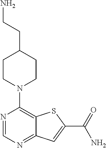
N1=CN=C2C(=C1N1CCC(CCN)CC1)SC(C(=O)N)=C2
